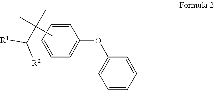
C1=CC=CC=C1OC1=CC=CC=C1.CC(C)(C)C([R2])[R1]
